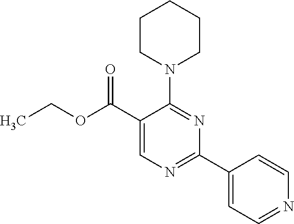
CCOC(C1=CN=C(C2=CC=NC=C2)N=C1N1CCCCC1)=O
